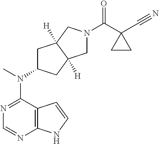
C12=C(N=CN=C1N(C)C1CC3([H])C([H])(C1)CN(C(C1(C#N)CC1)=O)C3)NC=C2
